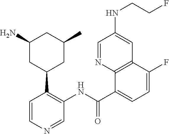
C1=NC2=C(C=C1NCCF)C(F)=CC=C2C(NC1=C(C2CC(C)CC(N)C2)C=CN=C1)=O
